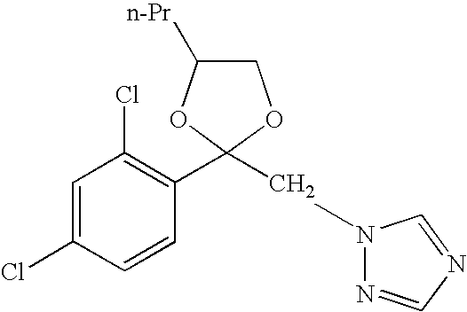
C1C([n-Pr])OC(CN2N=CN=C2)(C2=C(Cl)C=C(Cl)C=C2)O1
